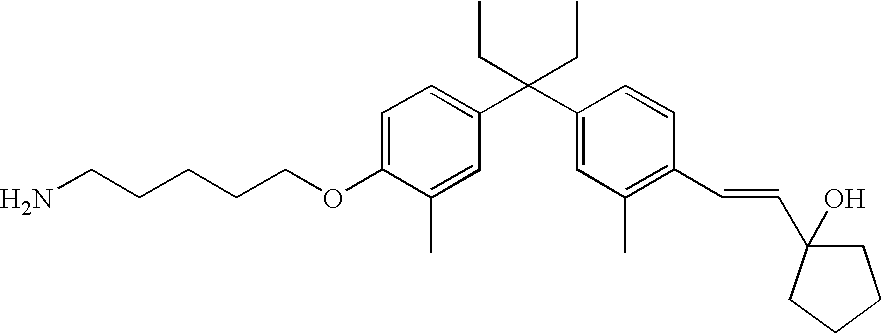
C1=C(OCCCCCN)C(C)=CC(C(C2=CC(C)=C(C=CC3(O)CCCC3)C=C2)(CC)CC)=C1
